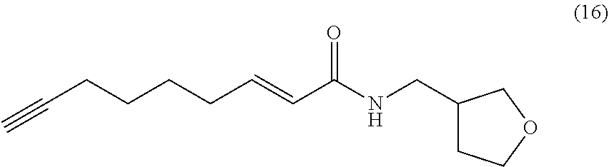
C(CCC=CC(NCC1CCOC1)=O)CC#C
